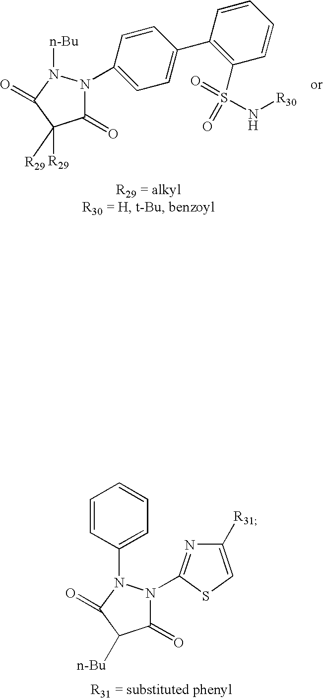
C1(=O)N(C2=CC=C(C3=C(S(=O)(=O)N[R30])C=CC=C3)C=C2)N([n-Bu])C(=O)C1([R29])[R29].C1(=O)N(C2=NC([R31])=CS2)N(C2=CC=CC=C2)C(=O)C1[n-Bu]
